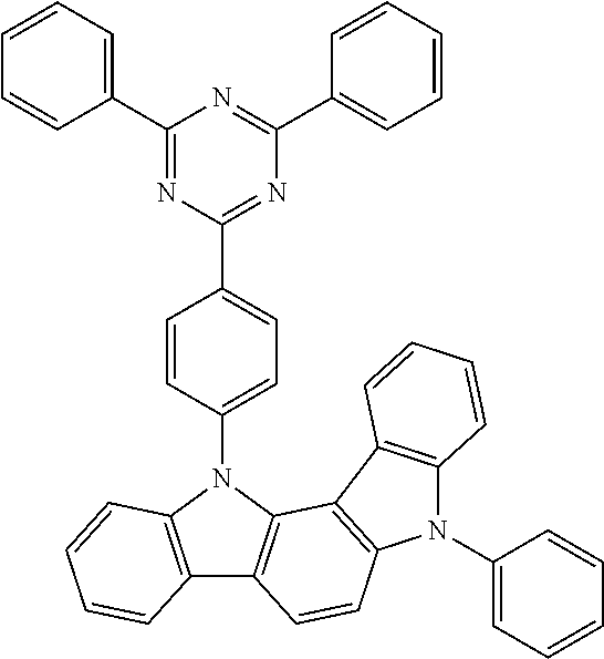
C12=C(N(C3=CC=C(C4=NC(C5=CC=CC=C5)=NC(C5=CC=CC=C5)=N4)C=C3)C3=C1C=CC1=C3C3=C(N1C1=CC=CC=C1)C=CC=C3)C=CC=C2
